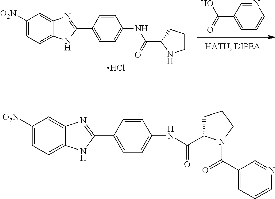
C1([O2N])=CC=C2C(=C1)N=C(C1=CC=C(NC(C3CCCN3C(C3=CC=CN=C3)=O)=O)C=C1)N2.N1=CC(C(=O)O)=CC=C1.C1([O2N])=CC=C2C(=C1)N=C(C1=CC=C(NC(C3NCCC3)=O)C=C1)N2.Cl
